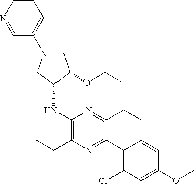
C1N(C2=CC=CN=C2)CC(NC2=C(CC)N=C(C3=C(Cl)C=C(OC)C=C3)C(CC)=N2)C1OCC
